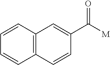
C1=CC2=C(C=C1)C=CC(C([M])=O)=C2
